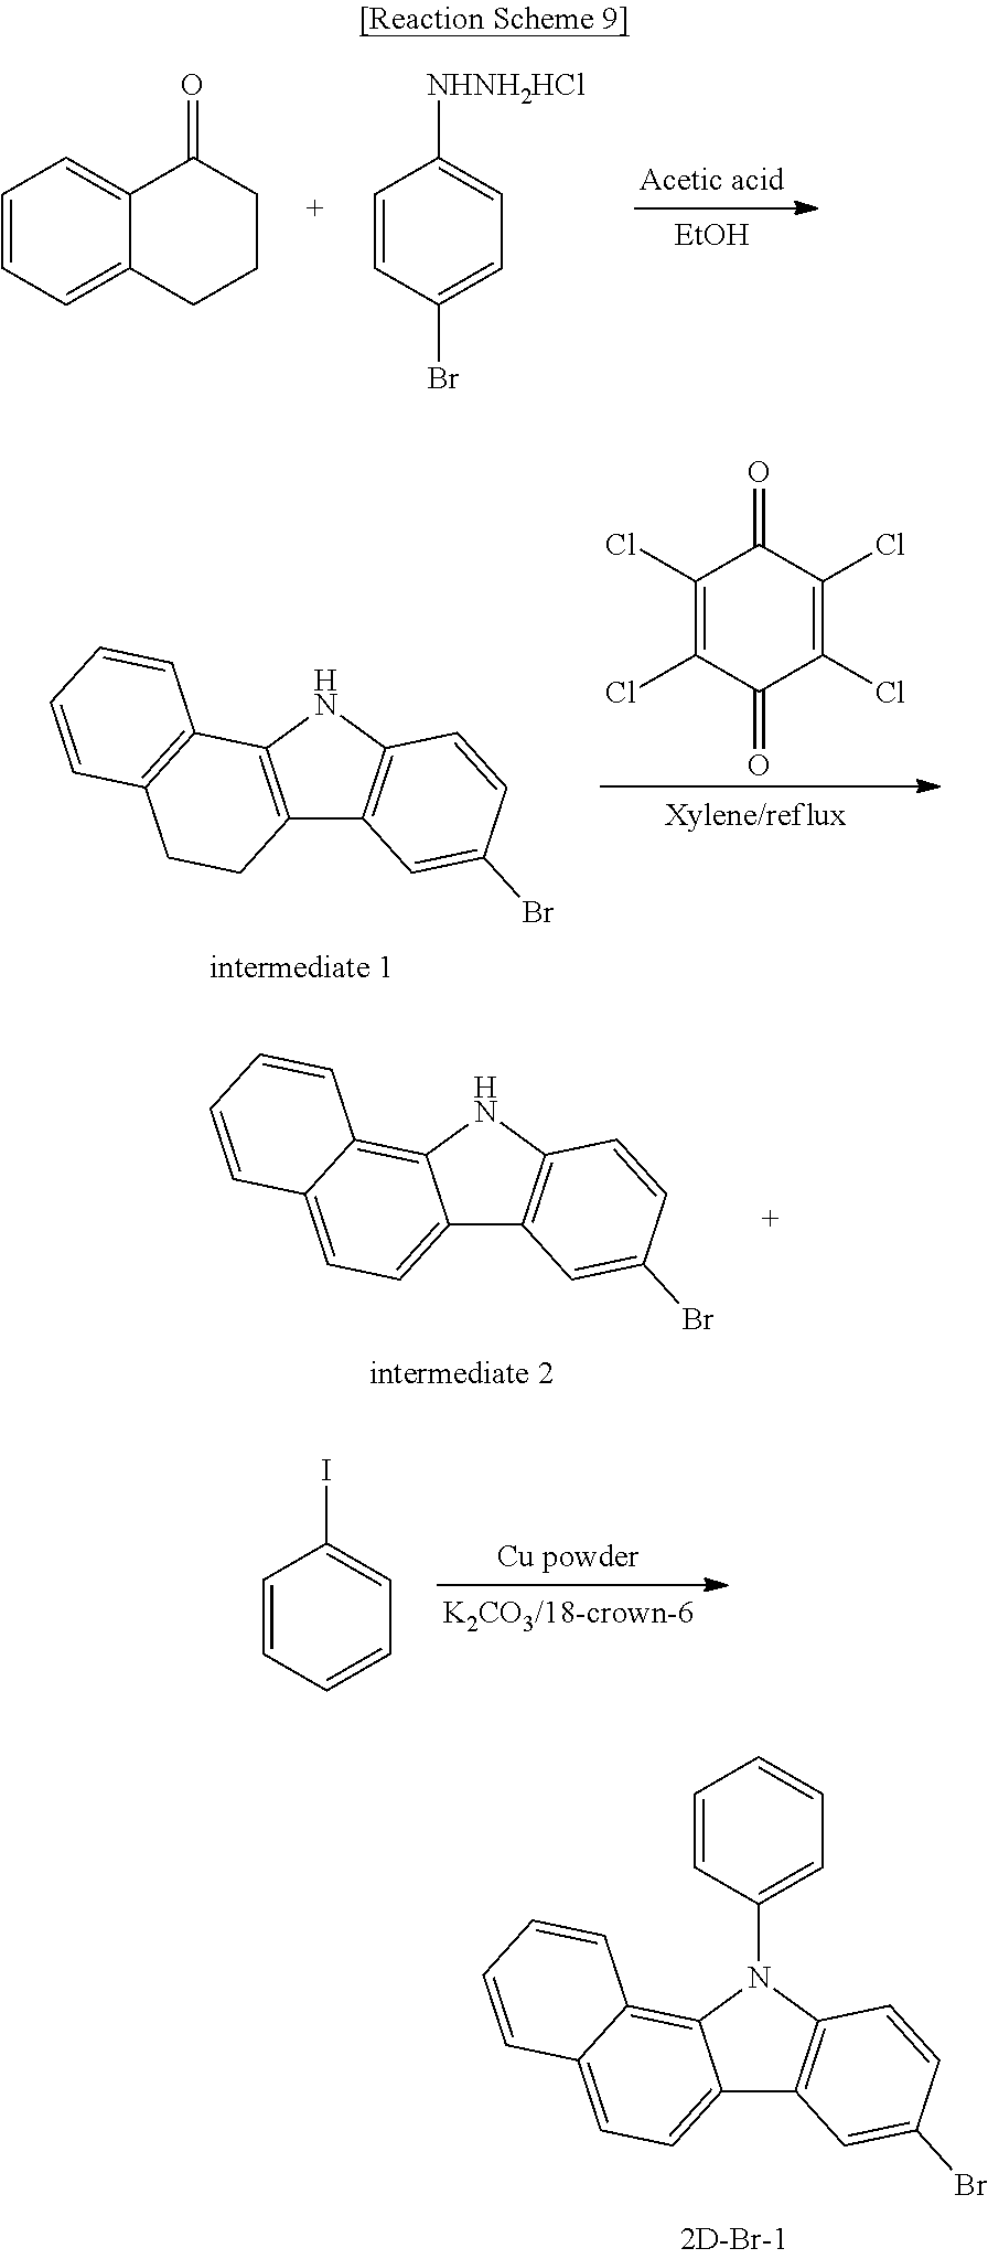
[EtOH].C1=CC=C2C(=C1)C(=O)CCC2.C1=CC(Br)=CC=C1[NHNH2HCl].C1(Cl)=C(Cl)C(=O)C(Cl)=C(Cl)C1=O.C12=C(NC3=C1C=C(Br)C=C3)C1=C(CC2)C=CC=C1.C12=CC=C3C(=C1NC1=C2C=C(Br)C=C1)C=CC=C3.C1=CC=CC=C1I.C12=CC=C3C(=C1N(C1=CC=CC=C1)C1=C2C=C(Br)C=C1)C=CC=C3
